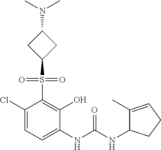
C1(Cl)=CC=C(NC(NC2C(C)=CCC2)=O)C(O)=C1S(=O)(=O)C1CC(N(C)C)C1
